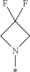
C1N(*)CC1(F)F
